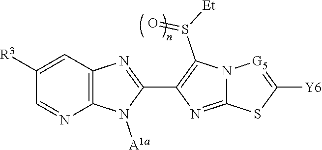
C12=C(C=C([R3])C=N1)N=C(C1=C(S([Et])=O)N3C(=N1)SC([Y6])=[G5]3)N2[A1a]
